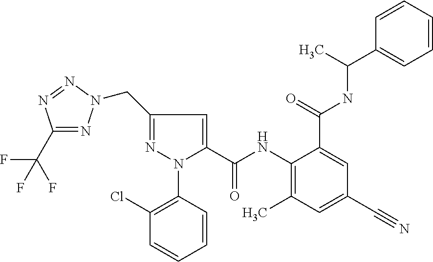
C1(C(F)(F)F)=NN(CC2=NN(C3=C(Cl)C=CC=C3)C(C(NC3=C(C)C=C(C#N)C=C3C(=O)NC(C)C3=CC=CC=C3)=O)=C2)N=N1
